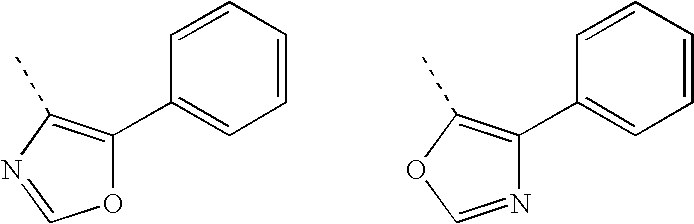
O1C(C2=CC=CC=C2)=C(C)N=C1.N1=COC(C)=C1C1=CC=CC=C1
